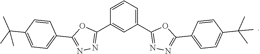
C1=CC=C(C2=NN=C(C3=CC=C(C(C)(C)C)C=C3)O2)C=C1C1=NN=C(C2=CC=C(C(C)(C)C)C=C2)O1
